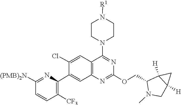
O(C1=NC2=C(C=C(Cl)C(C3=C([CF3])C=CC([(PMB)2N])=N3)=C2)C(N2CCN([R1])CC2)=N1)CC1N(C)CC2([H])C1([H])C2
